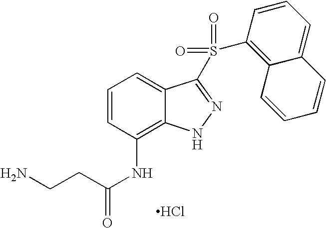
C1=CC(NC(CCN)=O)=C2C(=C1)C(S(=O)(=O)C1=C3C(=CC=C1)C=CC=C3)=NN2.Cl
